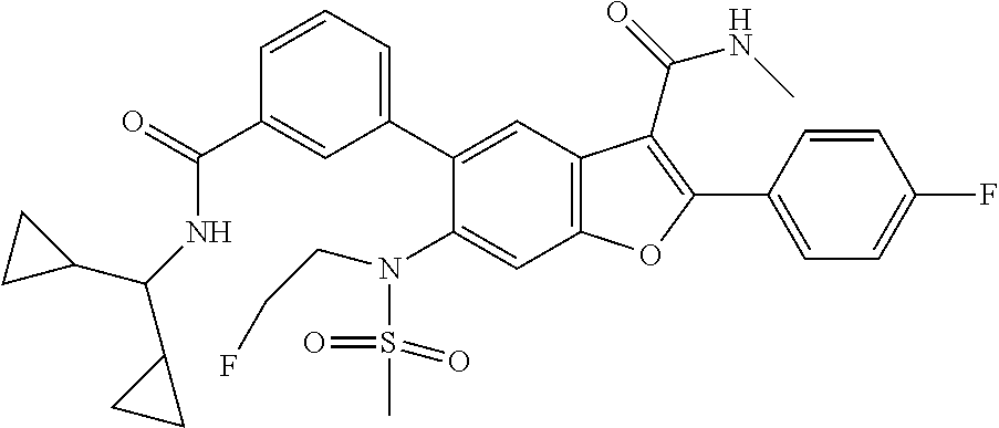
C1=CC=C(C2=CC3=C(C=C2N(S(C)(=O)=O)CCF)OC(C2=CC=C(F)C=C2)=C3C(NC)=O)C=C1C(=O)NC(C1CC1)C1CC1
